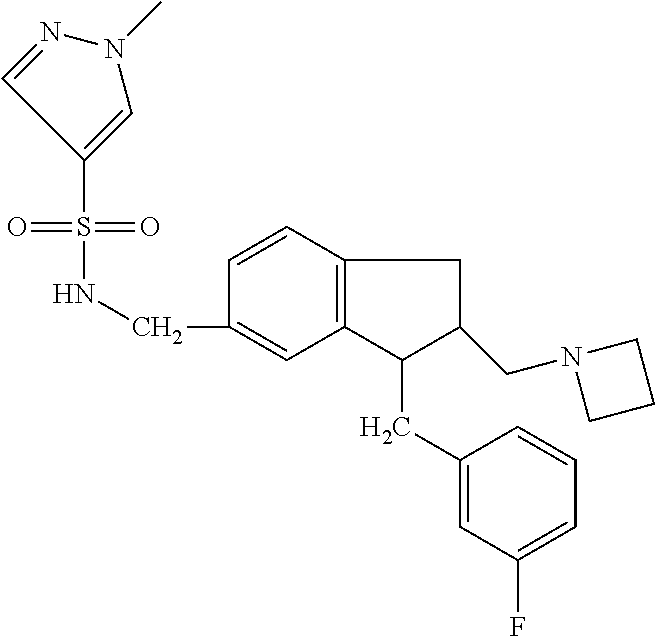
S(=O)(NCC1=CC2=C(C=C1)CC(CN1CCC1)C2CC1=CC(F)=CC=C1)(=O)C1=CN(C)N=C1
